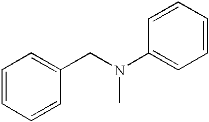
C1=CC=CC(CN(C2=CC=CC=C2)C)=C1
